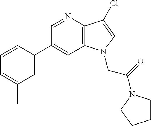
C1=C(C2=CC3=C(N=C2)C(Cl)=CN3CC(=O)N2CCCC2)C=CC=C1C
